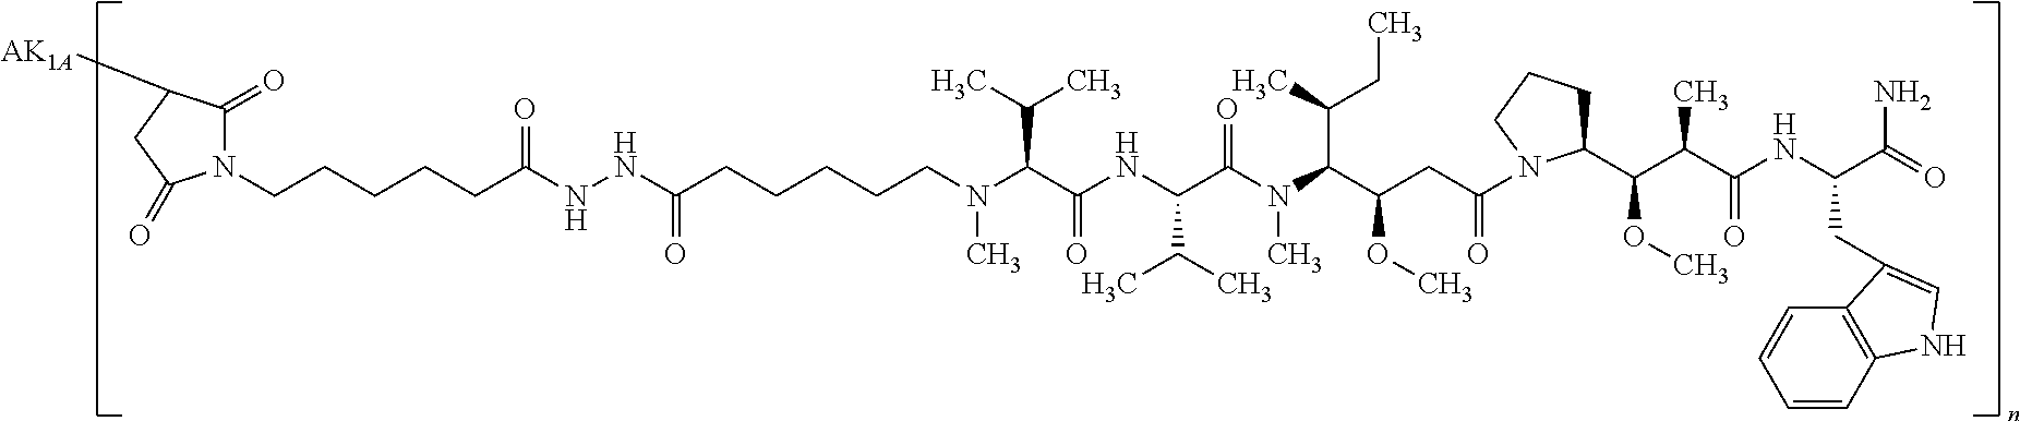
N1(CCCCCC(NNC(=O)CCCCCN(C(C(C)C)C(=O)NC(C(C)C)C(N(C(C(CC)C)C(OC)CC(N2C(C(C(C(NC(CC3=CNC4=C3C=CC=C4)C(=O)N)=O)C)OC)CCC2)=O)C)=O)C)=O)C(=O)C([AK1A])CC1=O
